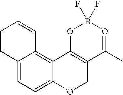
C12=CC=C3C(=C1C=CC=C2)C1=C(CO3)C(C)=OB(F)(F)O1
